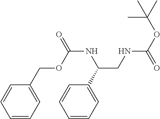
C1=CC=C(COC(NC(CNC(OC(C)(C)C)=O)C2=CC=CC=C2)=O)C=C1
